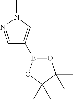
C1=NN(C)C=C1B1OC(C)(C)C(C)(C)O1
